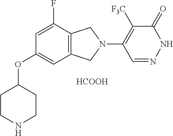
C1CNCCC1OC1=CC2=C(C(F)=C1)CN(C1=C([F3C])C(=O)NN=C1)C2.[HCOOH]
